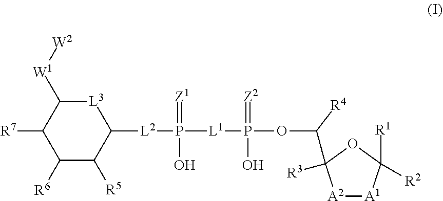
[L3]1C([W1][W2])C([R7])C([R6])C([R5])C1[L2]P([L1]P(OC([R4])C1([R3])[A2][A1]C([R1])([R2])O1)(=[Z2])O)(=[Z1])O
